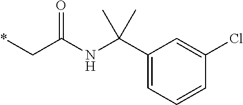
*CC(NC(C1=CC=CC(Cl)=C1)(C)C)=O
